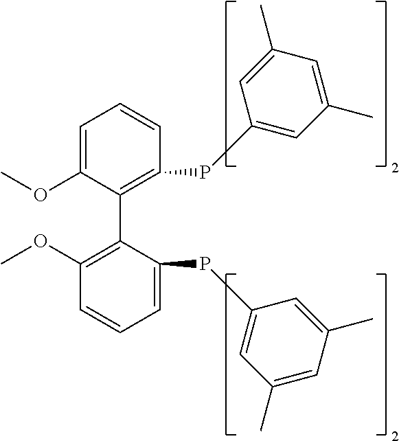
C1=C(OC)C(C2=C(OC)C=CC=C2PC2=CC(C)=CC(C)=C2)=C(PC2=CC(C)=CC(C)=C2)C=C1
